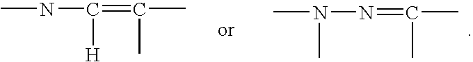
CNC(=C(C)C)[H].CN(N=C(C)C)C
